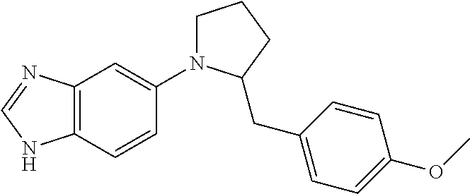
C1N(C2=CC3=C(C=C2)NC=N3)C(CC2=CC=C(OC)C=C2)CC1
